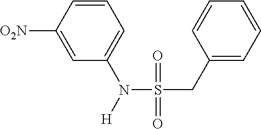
C1([O2N])=CC(N([H])S(CC2=CC=CC=C2)(=O)=O)=CC=C1
